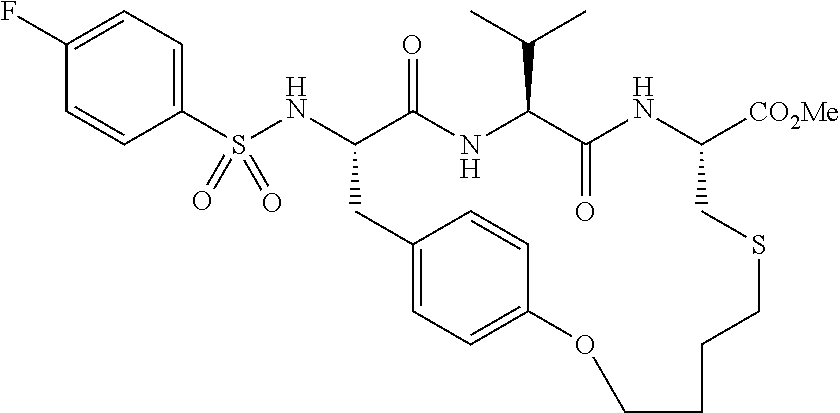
C1(F)=CC=C(S(NC2C(=O)NC(C(C)C)C(=O)NC([CO2Me])CSCCCCOC3=CC=C(C2)C=C3)(=O)=O)C=C1
